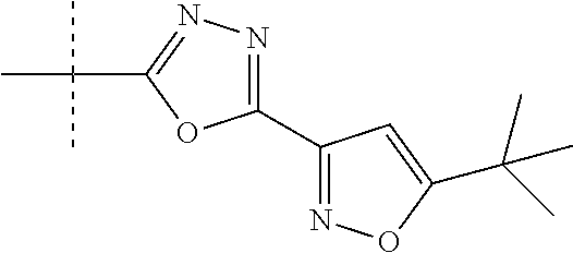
C1(C2=NOC(C(C)(C)C)=C2)=NN=C(C(C)(C)C)O1
